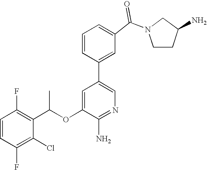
C1=CC(F)=C(C(OC2=CC(C3=CC(C(=O)N4CCC(N)C4)=CC=C3)=CN=C2N)C)C(Cl)=C1F
